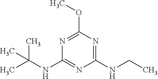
C1(NC(C)(C)C)=NC(NCC)=NC(OC)=N1
